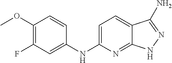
C1(OC)=C(F)C=C(NC2=CC=C3C(=N2)NN=C3N)C=C1
